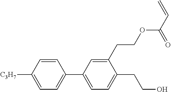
C1=CC([C3H7])=CC=C1C1=CC=C(CCO)C(CCOC(C=C)=O)=C1
